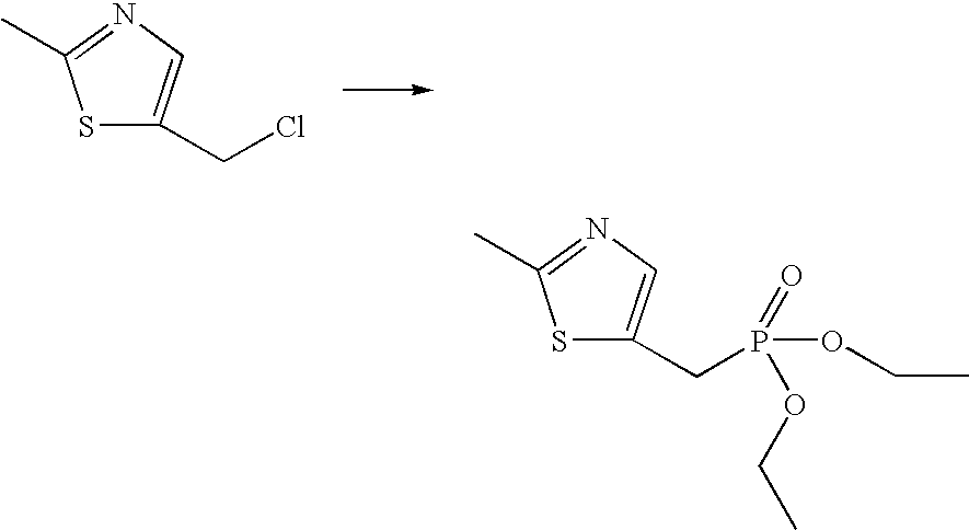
S1C(CCl)=CN=C1C.S1C(CP(=O)(OCC)OCC)=CN=C1C
